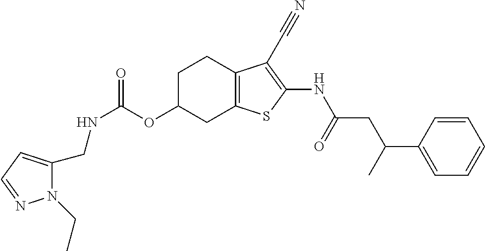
N(C(OC1CC2=C(CC1)C(C#N)=C(NC(CC(C1=CC=CC=C1)C)=O)S2)=O)CC1=CC=NN1CC
